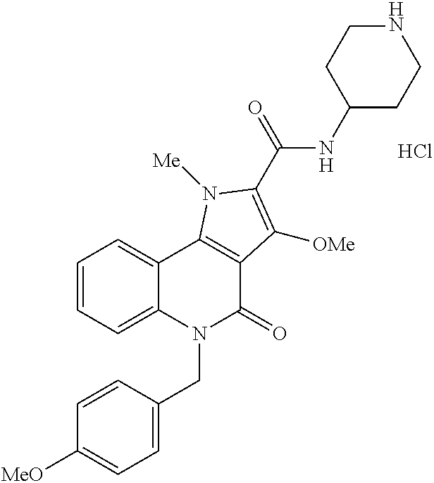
C1=CC=C2C(=C1)C1=C(C(=O)N2CC2=CC=C([MeO])C=C2)C([OMe])=C(C(=O)NC2CCNCC2)N1[Me].Cl
